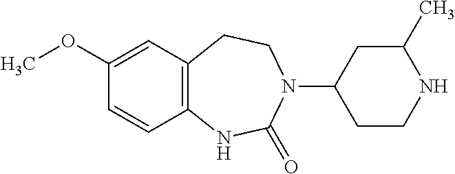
C1(N2C(=O)NC3=C(CC2)C=C(OC)C=C3)CCNC(C)C1
